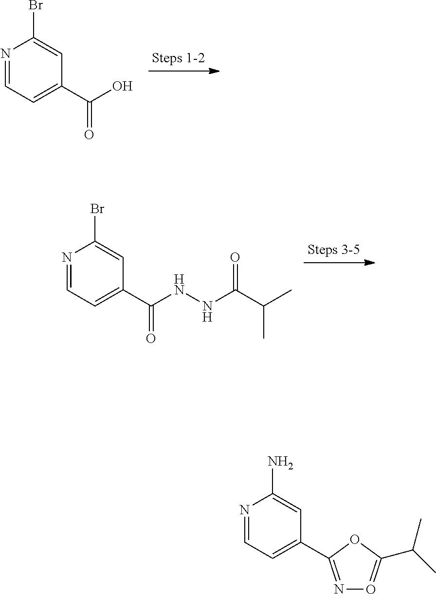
N1=CC=C(C(O)=O)C=C1Br.N1=CC=C(C(NNC(C(C)C)=O)=O)C=C1Br.N1=CC=C(C2=NO=C(C(C)C)O2)C=C1N
